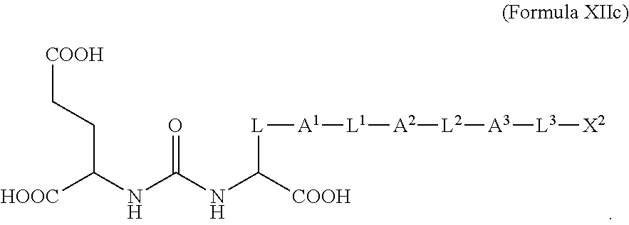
[COOH]CCC(NC(NC([COOH])[L][A1][L1][A2][L2][A3][L3][X2])=O)[HOOC]
